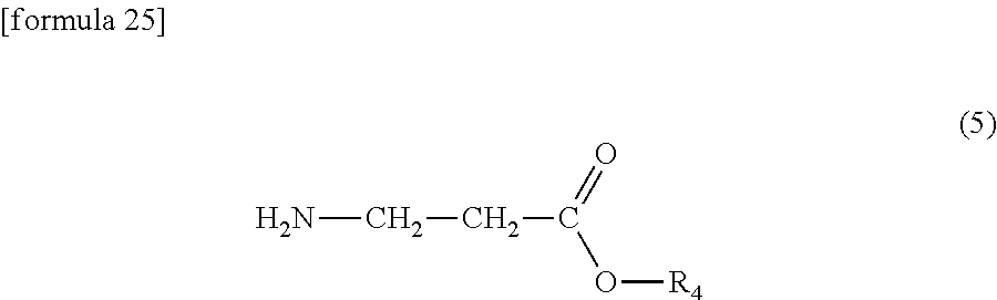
NCCC(O[R4])=O
